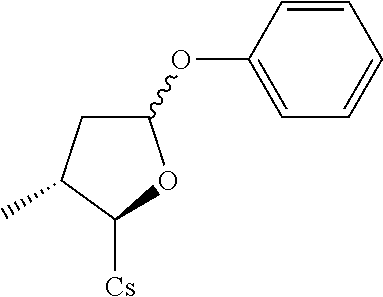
C1(OC2=CC=CC=C2)CC(C)C([Cs])O1
